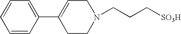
C1=CC=C(C2=CCN(CCC[SO3H])CC2)C=C1
